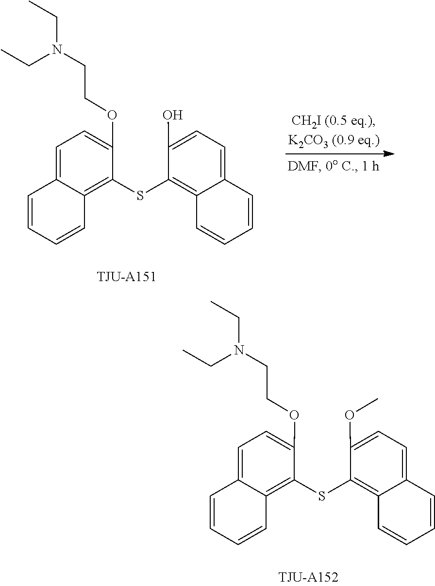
C1(SC2=C3C(=CC=C2OCCN(CC)CC)C=CC=C3)=C2C(=CC=C1OC)C=CC=C2.C1(SC2=C3C(=CC=C2OCCN(CC)CC)C=CC=C3)=C2C(=CC=C1O)C=CC=C2
